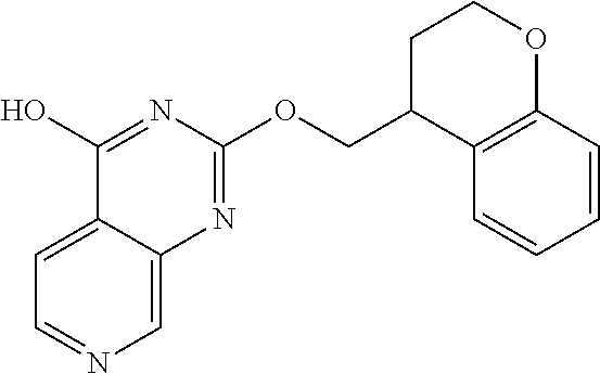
C1=C2C(=CN=C1)N=C(OCC1C3=C(OCC1)C=CC=C3)N=C2O
